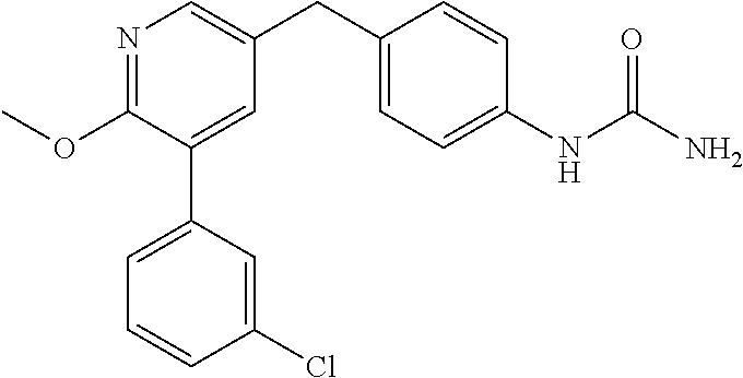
C1(OC)=NC=C(CC2=CC=C(NC(N)=O)C=C2)C=C1C1=CC=CC(Cl)=C1
